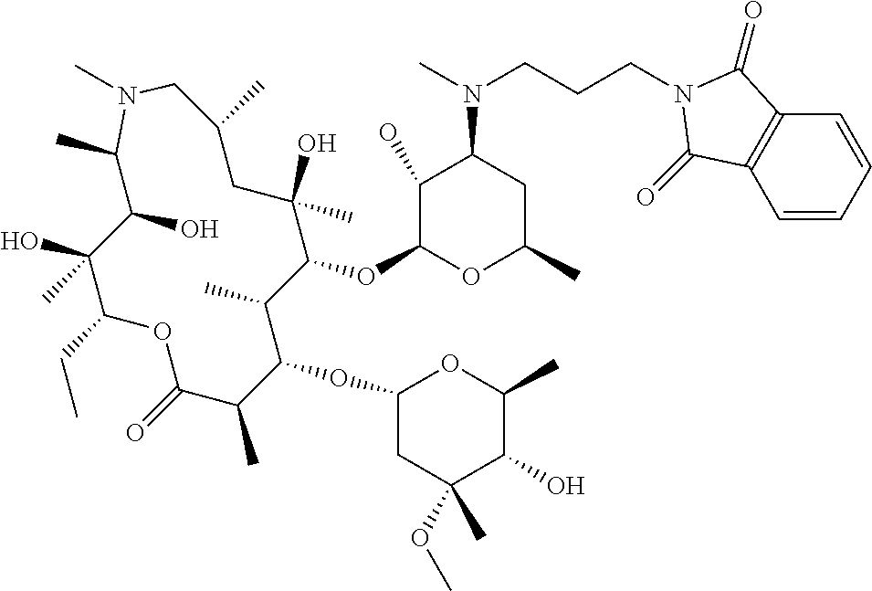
C1(O)C(OC2C(C)C(OC3CC(OC)(C)C(O)C(C)O3)C(C)C(=O)OC(CC)C(O)(C)C(O)C(C)N(C)CC(C)CC2(O)C)OC(C)CC1N(C)CCCN1C(=O)C2=C(C=CC=C2)C1=O
